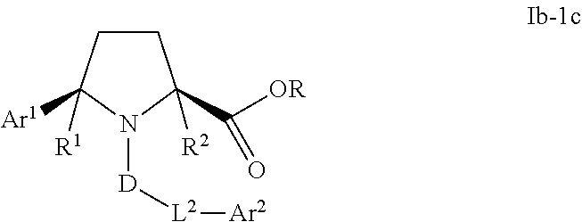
[D]([L2][Ar2])N1C(C([OR])=O)([R2])CCC1([Ar1])[R1]
